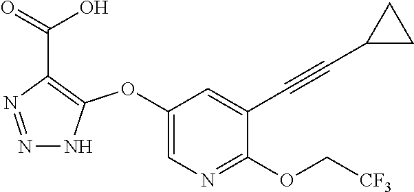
C1(OC2=C(C(=O)O)N=NN2)=CN=C(OC[CF3])C(C#CC2CC2)=C1
